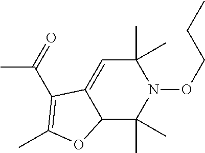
C12C(C)(C)N(OCCC)C(C)(C)C=C1C(C(=O)C)=C(C)O2
